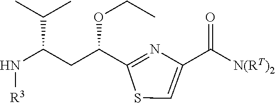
N(C(CC(C1=NC(C([N(RT)2])=O)=CS1)OCC)C(C)C)[R3]
